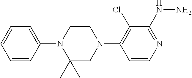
C1=CC(N2C(C)(C)CN(C3=C(Cl)C(NN)=NC=C3)CC2)=CC=C1
